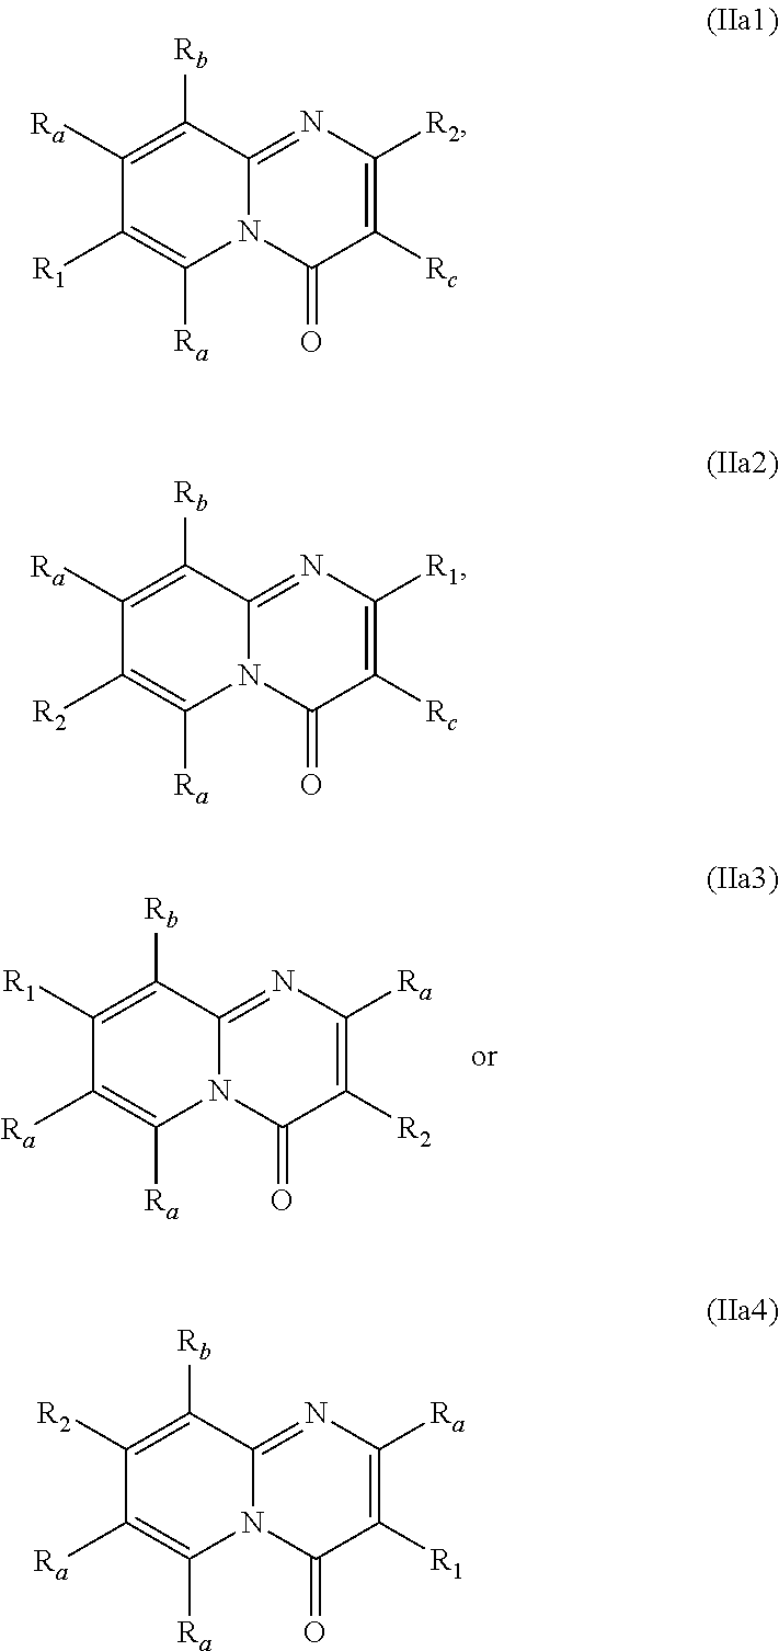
C1([R1])=C([Rb])C2=NC([Ra])=C([R2])C(=O)N2C([Ra])=C1[Ra].C1([R2])=C([Rb])C2=NC([Ra])=C([R1])C(=O)N2C([Ra])=C1[Ra].C1([Ra])=C([Rb])C2=NC([R2])=C([Rc])C(=O)N2C([Ra])=C1[R1].C1([Ra])=C([Rb])C2=NC([R1])=C([Rc])C(=O)N2C([Ra])=C1[R2]
